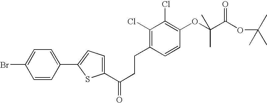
C1(C(CCC2=C(Cl)C(Cl)=C(OC(C(OC(C)(C)C)=O)(C)C)C=C2)=O)=CC=C(C2=CC=C(Br)C=C2)S1
